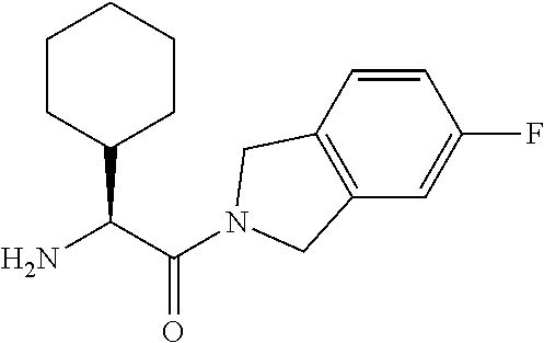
NC(C(N1CC2=C(C1)C=CC(F)=C2)=O)C1CCCCC1
